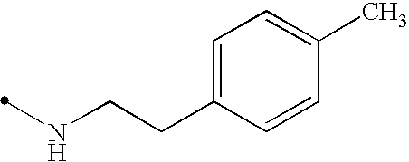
N(CCC1=CC=C(C)C=C1)C
